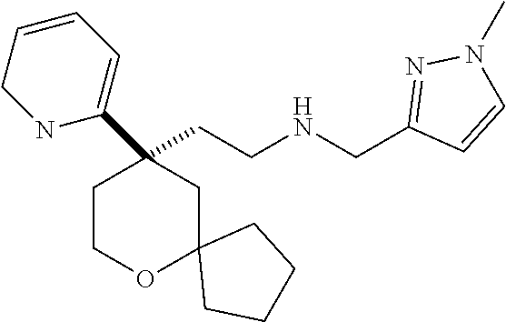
C(CNCC1=NN(C)C=C1)C1(C2=CC=CCN2)CCOC2(C1)CCCC2
